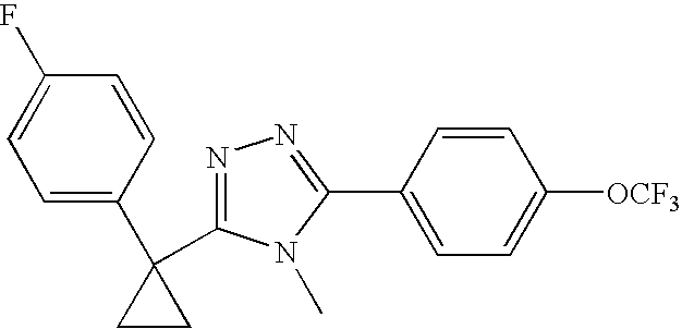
C1=C(C2(C3=NN=C(C4=CC=C([OCF3])C=C4)N3C)CC2)C=CC(F)=C1
